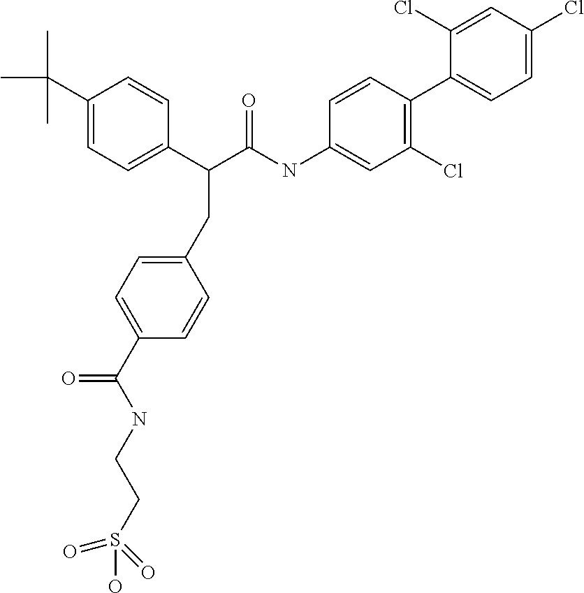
C1(C(C)(C)C)=CC=C(C(C(NC2=CC(Cl)=C(C3=CC=C(Cl)C=C3Cl)C=C2)=O)CC2=CC=C(C(NCCS(O)(=O)=O)=O)C=C2)C=C1
